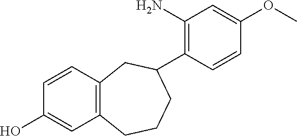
C12=C(CCCC(C3=C(N)C=C(OC)C=C3)C1)C=C(O)C=C2
